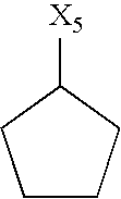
[X5]C1CCCC1
